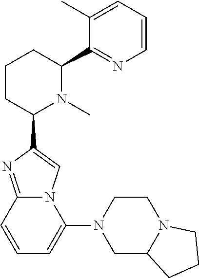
C1CC(C2=CN3C(=N2)C=CC=C3N2CC3N(CC2)CCC3)N(C)C(C2=NC=CC=C2C)C1
